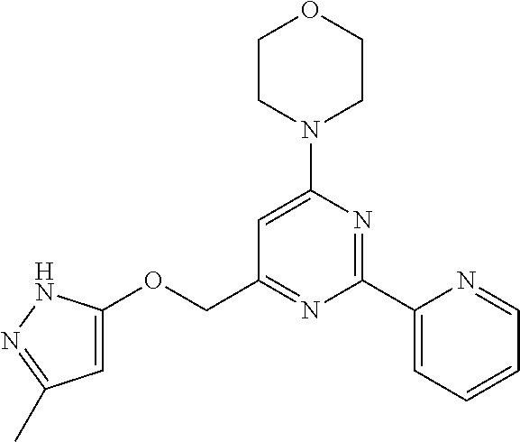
C1=C(N2CCOCC2)N=C(C2=CC=CC=N2)N=C1COC1=CC(C)=NN1
